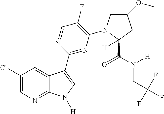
C1(F)=C(N2CC(OC)CC2(C(=O)N(CC(F)(F)F)[H])[H])N=C(C2=CN([H])C3=NC=C(Cl)C=C32)N=C1
